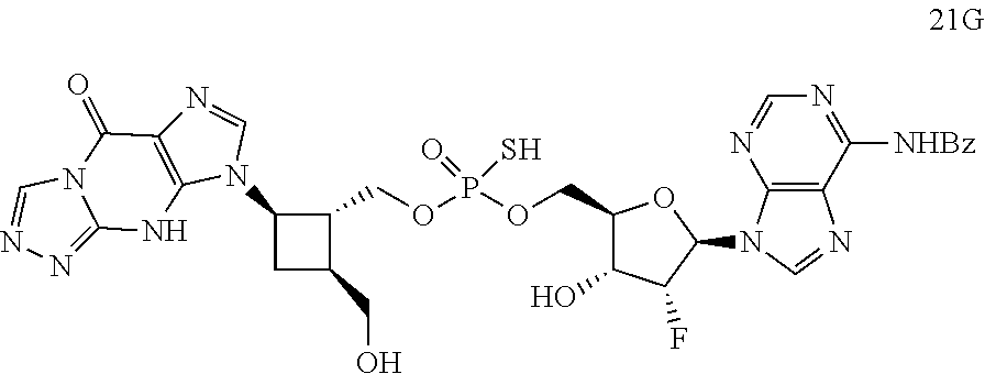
OCC1CC(N2C=NC3=C2NC2=NN=CN2C3=O)C1COP(OCC1C(O)C(F)C(N2C3=C(N=C2)C([NHBz])=NC=N3)O1)(=O)S
